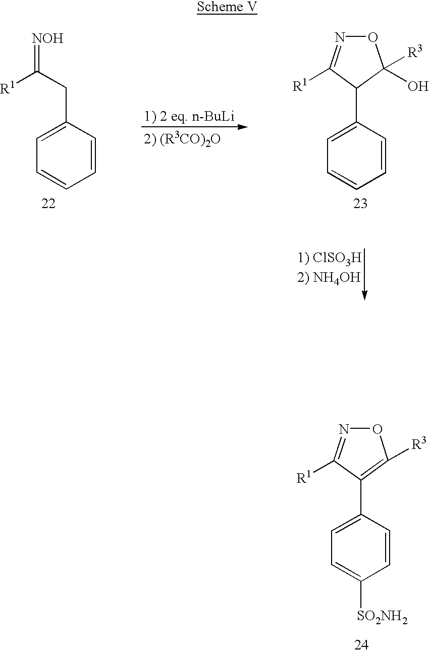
C([R1])(=[NOH])CC1=CC=CC=C1.C1(C2C([R1])=NOC2([R3])O)=CC=CC=C1.C1(C2=C([R3])ON=C2[R1])=CC=C([SO2NH2])C=C1
